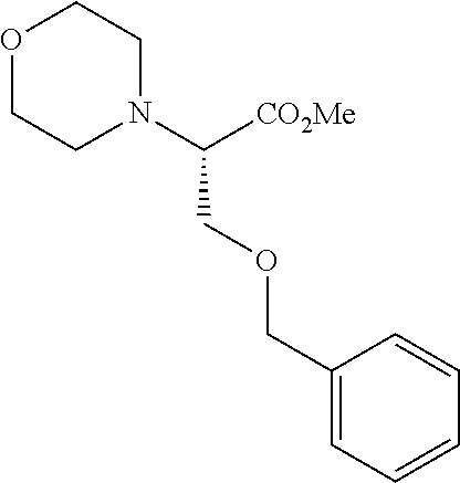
O1CCN(C(COCC2=CC=CC=C2)[CO2Me])CC1
